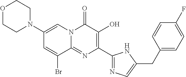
O1CCN(C2=CN3C(=NC(C4=NC=C(CC5=CC=C(F)C=C5)N4)=C(O)C3=O)C(Br)=C2)CC1
